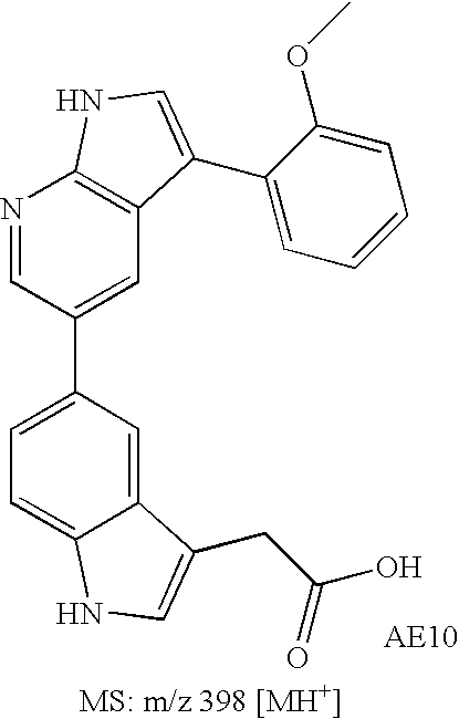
C1=C(C2=CC3=C(N=C2)NC=C3C2=CC=CC=C2OC)C=C2C(=C1)NC=C2CC(O)=O
